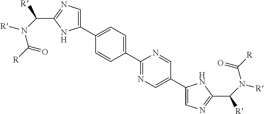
C(C1=NC=C(C2=CC=C(C3=NC=C(C4=CN=C(C(N(C([R])=O)[R])[R])N4)C=N3)C=C2)N1)([R])N([R])C([R])=O
